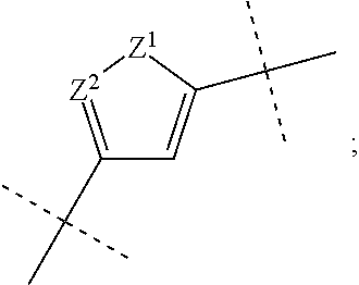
C1=C(C(C)(C)C)[Z1][Z2]=C1C(C)(C)C
